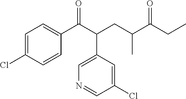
C1=C(Cl)C=CC(C(C(CC(C(CC)=O)C)C2=CN=CC(Cl)=C2)=O)=C1
